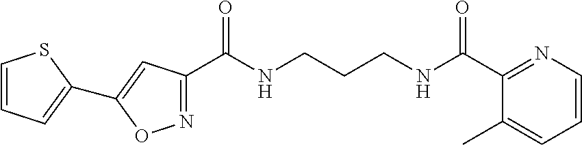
C1(C(NCCCNC(C2=NC=CC=C2C)=O)=O)=NOC(C2=CC=CS2)=C1
